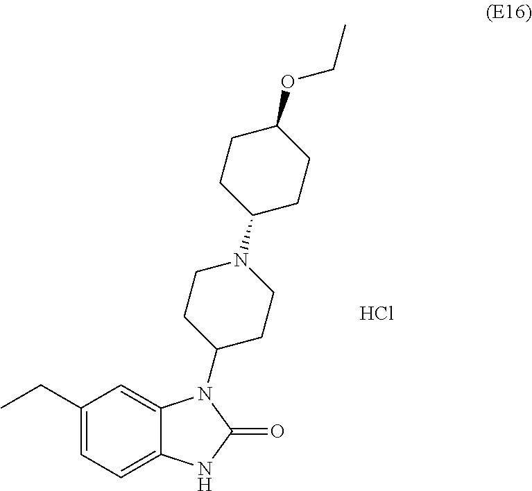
C1(CC)=CC=C2C(=C1)N(C1CCN(C3CCC(OCC)CC3)CC1)C(=O)N2.Cl
